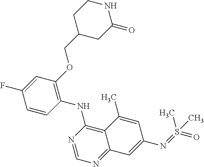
C1=CC(NC2=C3C(=NC=N2)C=C(N=S(=O)(C)C)C=C3C)=C(OCC2CC(=O)NCC2)C=C1F
